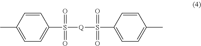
C1=CC(C)=CC=C1S([Q]S(=O)(=O)C1=CC=C(C)C=C1)(=O)=O
